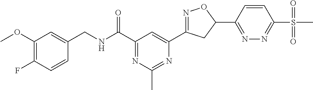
C1=CC(F)=C(OC)C=C1CNC(C1=NC(C)=NC(C2=NOC(C3=NN=C(S(C)(=O)=O)C=C3)C2)=C1)=O
